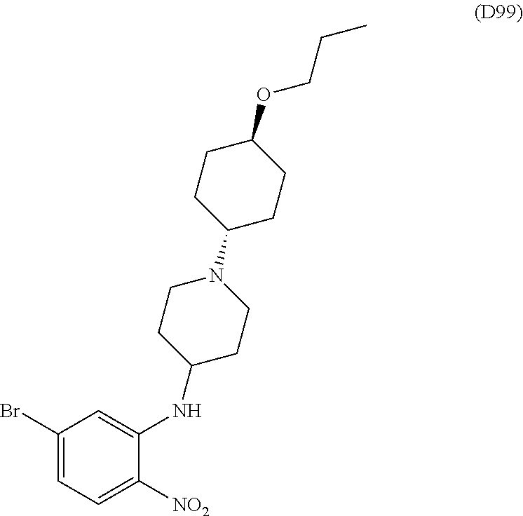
C1(Br)=CC=C([NO2])C(NC2CCN(C3CCC(OCCC)CC3)CC2)=C1
